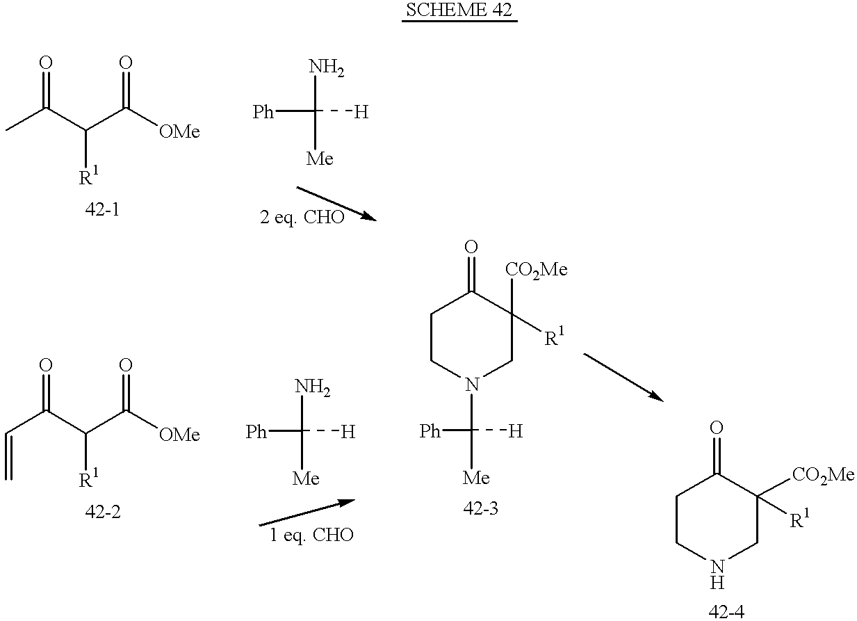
CC(C(C([OMe])=O)[R1])=O.[Ph]C(N)([Me])[H].C(C(C(C([OMe])=O)[R1])=O)=C.[Ph]C(N)([Me])[H].C1CN(C([Me])([Ph])[H])CC([CO2Me])([R1])C1=O.C1CNCC([CO2Me])([R1])C1=O
